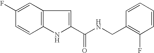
C1(C(NCC2=C(F)C=CC=C2)=O)=CC2=C(N1)C=CC(F)=C2
